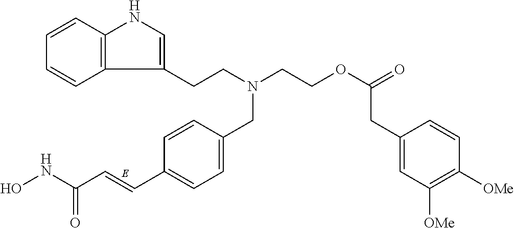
C12=C(C=CC=C1)NC=C2CCN(CC1=CC=C(C=CC(=O)NO)C=C1)CCOC(=O)CC1=CC([OMe])=C([OMe])C=C1
